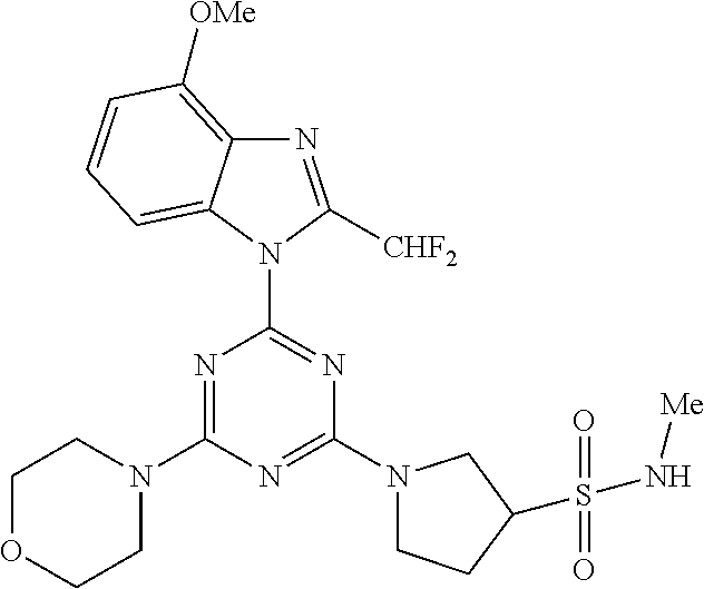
C1OCCN(C2=NC(N3C4=CC=CC([OMe])=C4N=C3[CHF2])=NC(N3CCC(S(=O)(=O)N[Me])C3)=N2)C1
